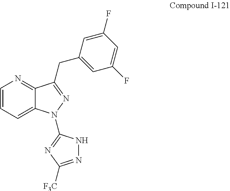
C1=CC=C2C(=N1)C(CC1=CC(F)=CC(F)=C1)=NN2C1=NC([F3C])=NN1
